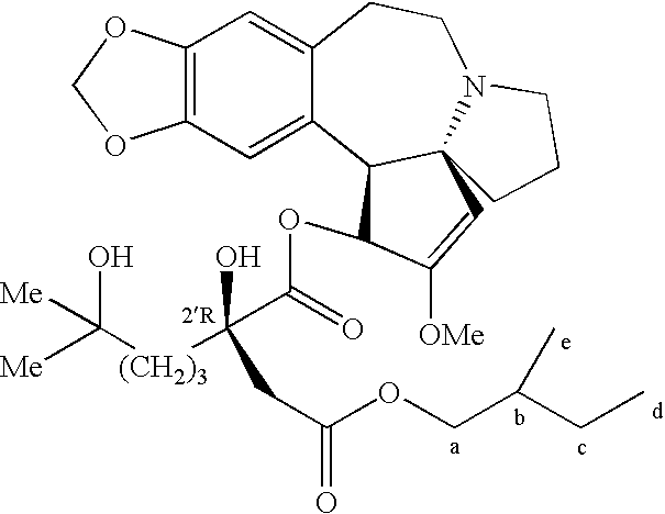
C12=C(C=C3C(=C1)CCN1C4(C3C(OC(=O)C([(CH2)3]C([Me])(O)[Me])(O)CC(=O)OCC(CC)C)C([OMe])=C4)CCC1)OCO2
